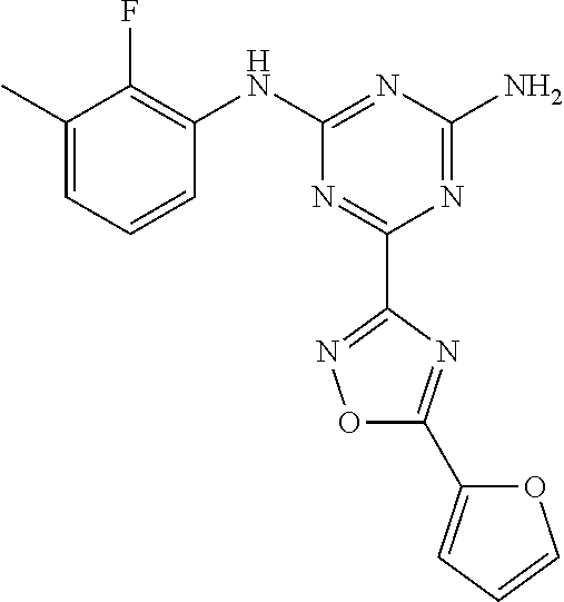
C1(C)=CC=CC(NC2=NC(N)=NC(C3=NOC(C4=CC=CO4)=N3)=N2)=C1F
